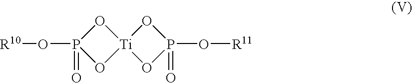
O1P(=O)(O[R10])O[Ti]12OP(=O)(O[R11])O2
